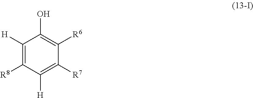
C1([R8])=C([H])C(O)=C([R6])C([R7])=C1[H]
